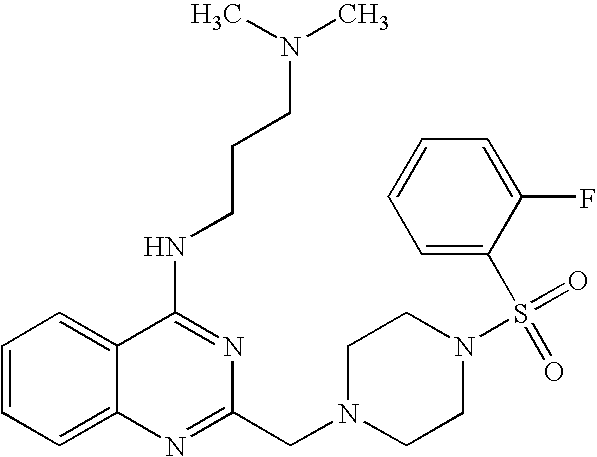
C1=CC=C2C(=C1)C(NCCCN(C)C)=NC(CN1CCN(S(=O)(=O)C3=CC=CC=C3F)CC1)=N2
